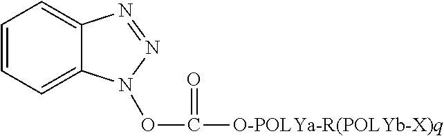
[O-POLYa-R(POLYb-X)q]C(ON1C2=CC=CC=C2N=N1)=O
